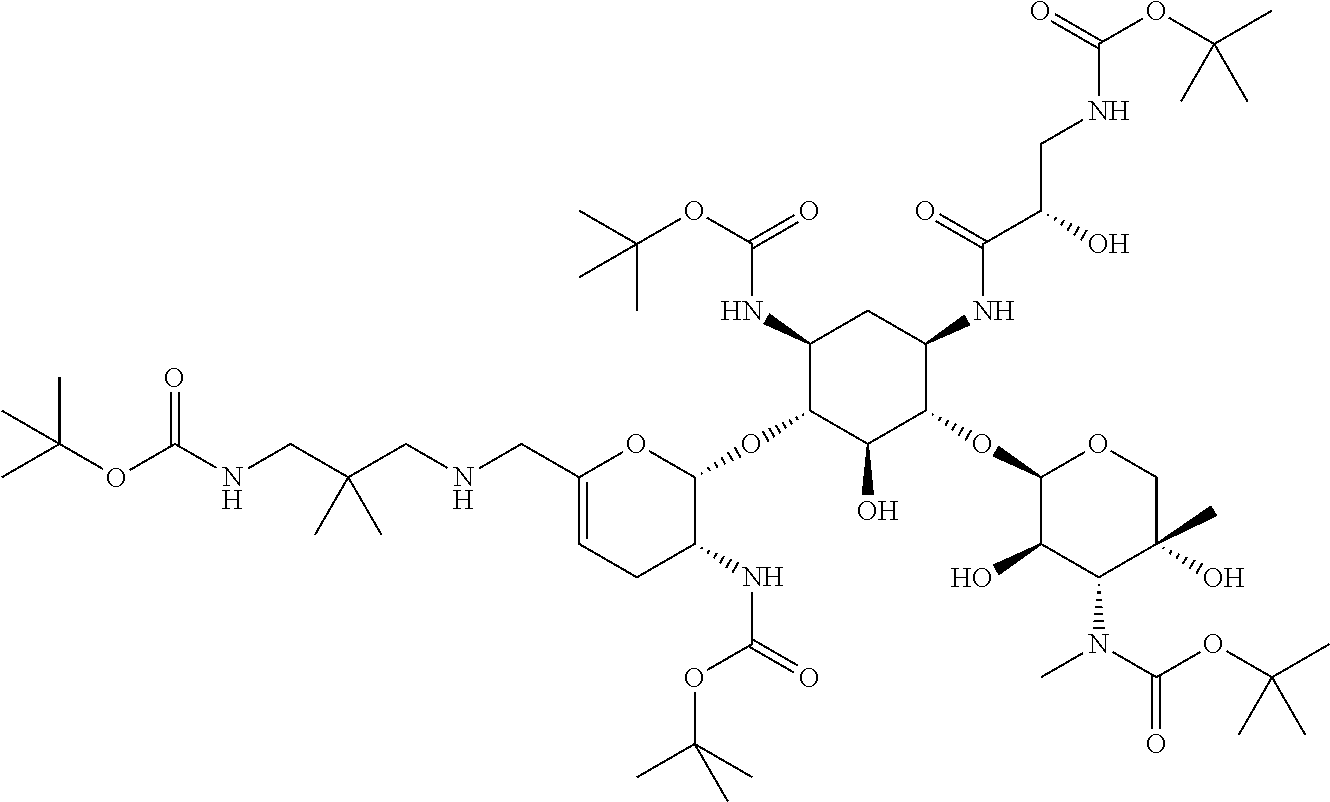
C1(OC2OC(CNCC(CNC(OC(C)(C)C)=O)(C)C)=CCC2NC(=O)OC(C)(C)C)C(NC(OC(C)(C)C)=O)CC(NC(C(O)CNC(OC(C)(C)C)=O)=O)C(OC2OCC(O)(C)C(N(C(OC(C)(C)C)=O)C)C2O)C1O
